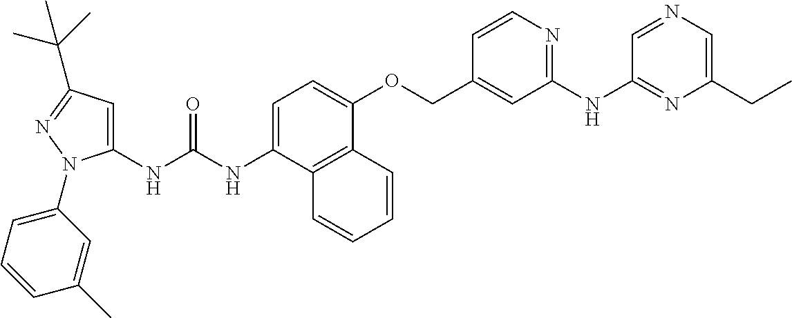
N(C(NC1=CC(C(C)(C)C)=NN1C1=CC=CC(C)=C1)=O)C1=CC=C(OCC2=CC(NC3=NC(CC)=CN=C3)=NC=C2)C2=C1C=CC=C2
